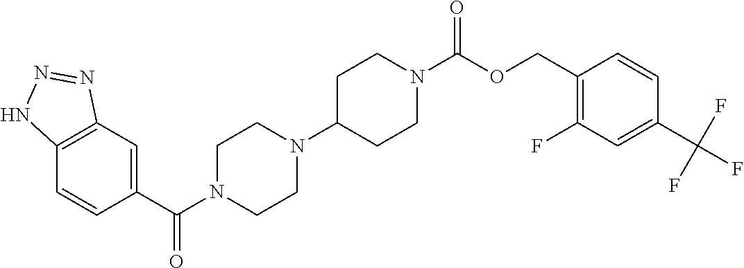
C12=C(C=C(C(N3CCN(C4CCN(C(OCC5=C(F)C=C(C(F)(F)F)C=C5)=O)CC4)CC3)=O)C=C1)N=NN2
